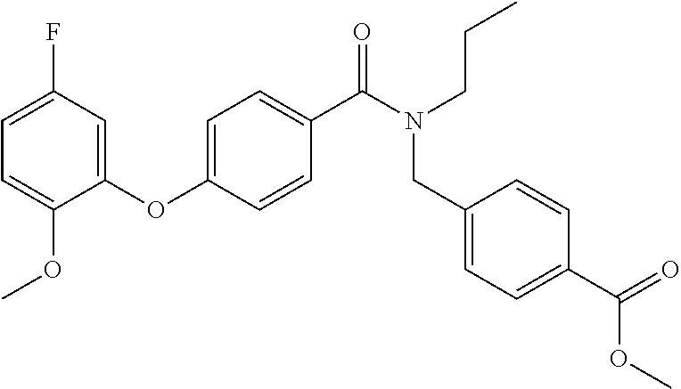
O(C1=CC=C(C(N(CCC)CC2=CC=C(C(=O)OC)C=C2)=O)C=C1)C1=CC(F)=CC=C1OC
